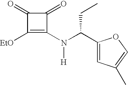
C1([EtO])=C(N(C(C2=CC(C)=CO2)CC)[H])C(=O)C1=O
